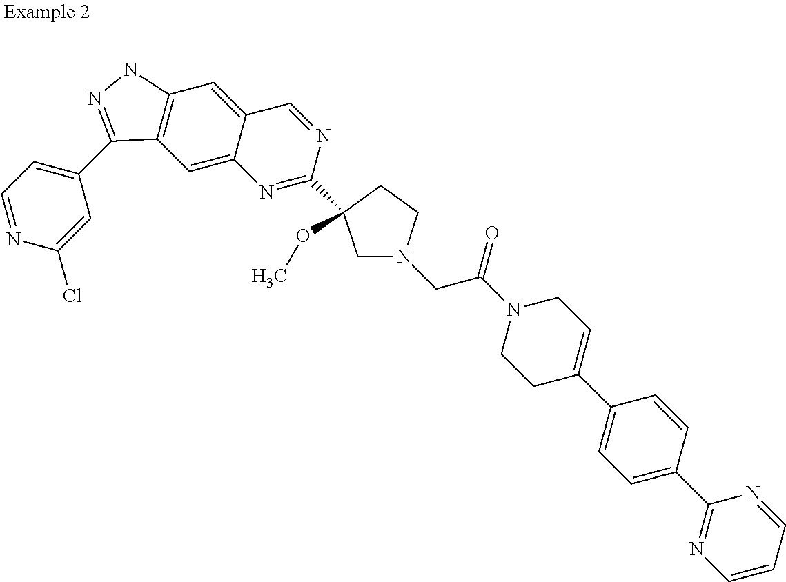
N1=CC=C(C2=NNC3=C2C=C2C(=C3)C=NC(C3(OC)CN(CC(N4CCC(C5=CC=C(C6=NC=CC=N6)C=C5)=CC4)=O)CC3)=N2)C=C1Cl
